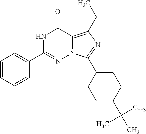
C1=CC=CC(C2=NN3C(=C(CC)N=C3C3CCC(C(C)(C)C)CC3)C(=O)N2)=C1
